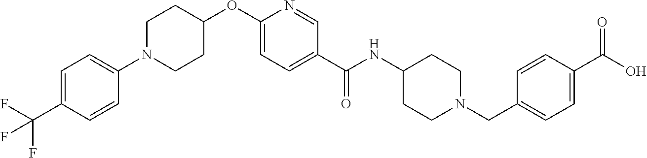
C1=C(C(NC2CCN(CC3=CC=C(C(O)=O)C=C3)CC2)=O)C=NC(OC2CCN(C3=CC=C(C(F)(F)F)C=C3)CC2)=C1
